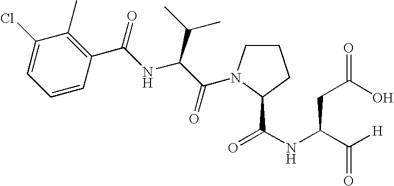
C1(Cl)=CC=CC(C(NC(C(=O)N2CCCC2C(NC(C([H])=O)CC(O)=O)=O)C(C)C)=O)=C1C
